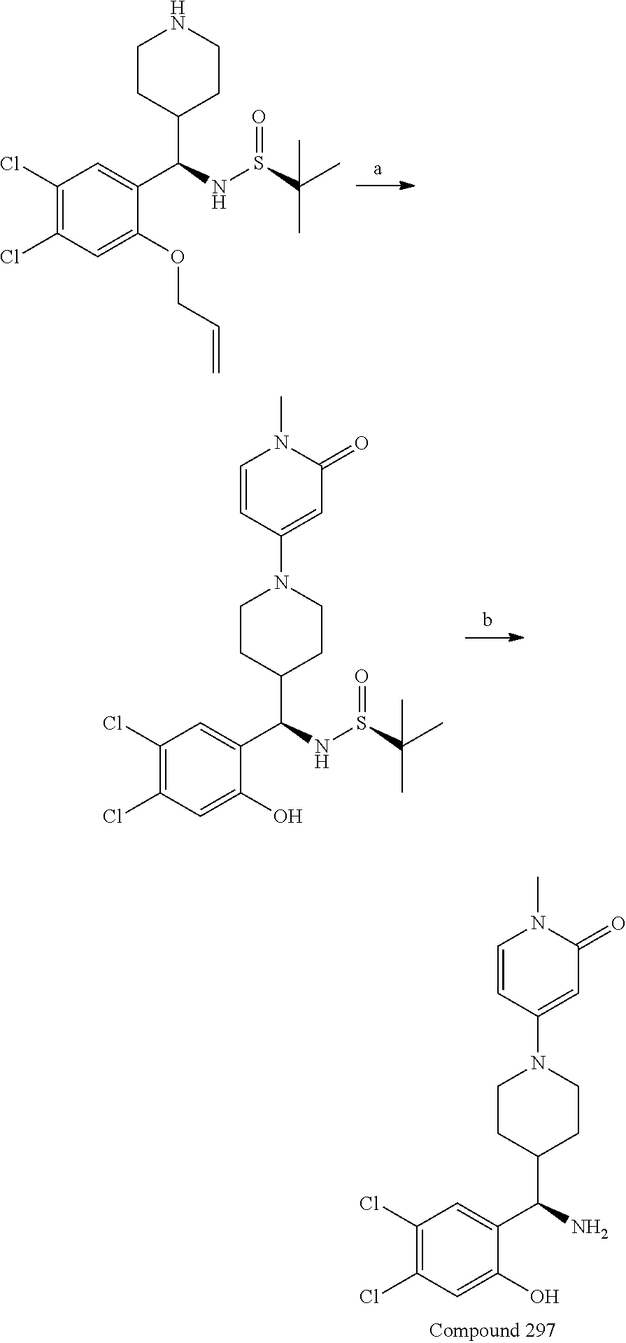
C1CC(C(NS(=O)C(C)(C)C)C2=CC(Cl)=C(Cl)C=C2O)CCN1C1=CC(=O)N(C)C=C1.C1(Cl)=C(Cl)C=C(OCC=C)C(C(C2CCNCC2)NS(=O)C(C)(C)C)=C1.C1CC(C(N)C2=CC(Cl)=C(Cl)C=C2O)CCN1C1=CC(=O)N(C)C=C1
